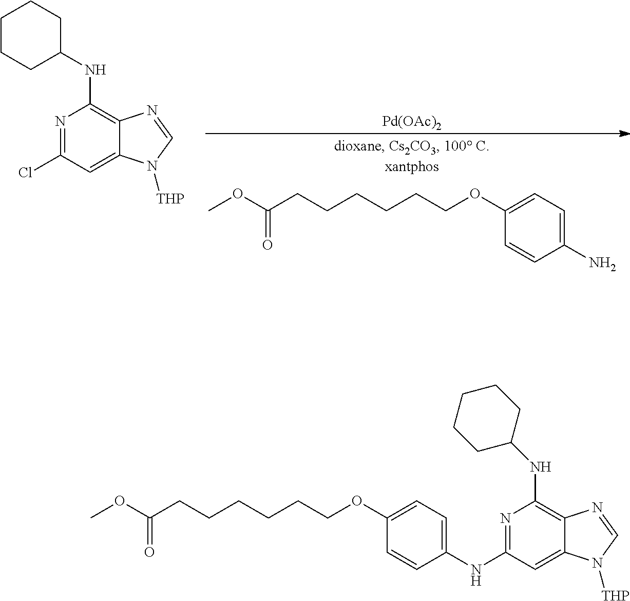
N1=C(NC2=CC=C(OCCCCCCC(OC)=O)C=C2)C=C2C(=C1NC1CCCCC1)N=CN2[THP].NC1=CC=C(OCCCCCCC(OC)=O)C=C1.[Pd(OAc)2].N1=C(Cl)C=C2C(=C1NC1CCCCC1)N=CN2[THP]
